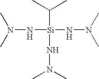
N(N[Si](NN(C)C)(NN(C)C)C(C)C)(C)C
